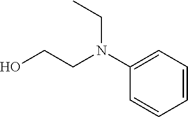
C1=CC=C(N(CCO)CC)C=C1
